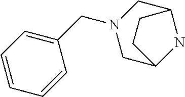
C1(CN2CC3NC(C2)CC3)=CC=CC=C1
